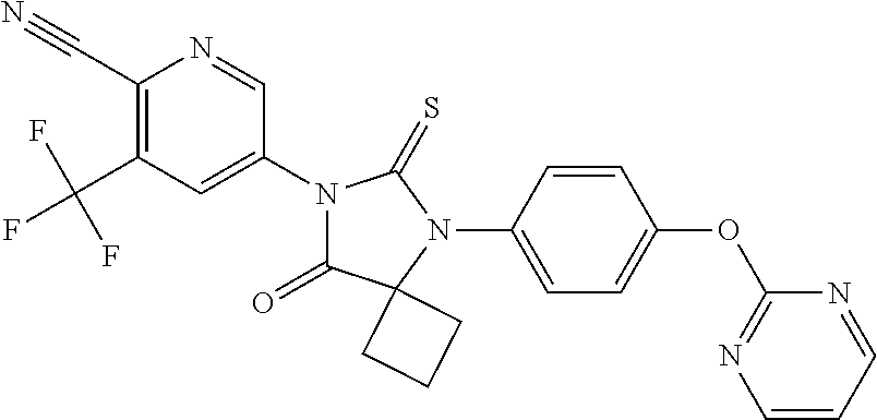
C1(C#N)=C(C(F)(F)F)C=C(N2C(=O)C3(N(C4=CC=C(OC5=NC=CC=N5)C=C4)C2=S)CCC3)C=N1
